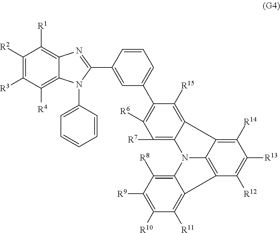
C1([R2])=C([R3])C([R4])=C2C(=C1[R1])N=C(C1=CC(C3=C([R6])C([R7])=C4C(=C3[R15])C3=C([R14])C([R13])=C([R12])C5=C3N4C3=C([R8])C([R9])=C([R10])C([R11])=C35)=CC=C1)N2C1=CC=CC=C1
